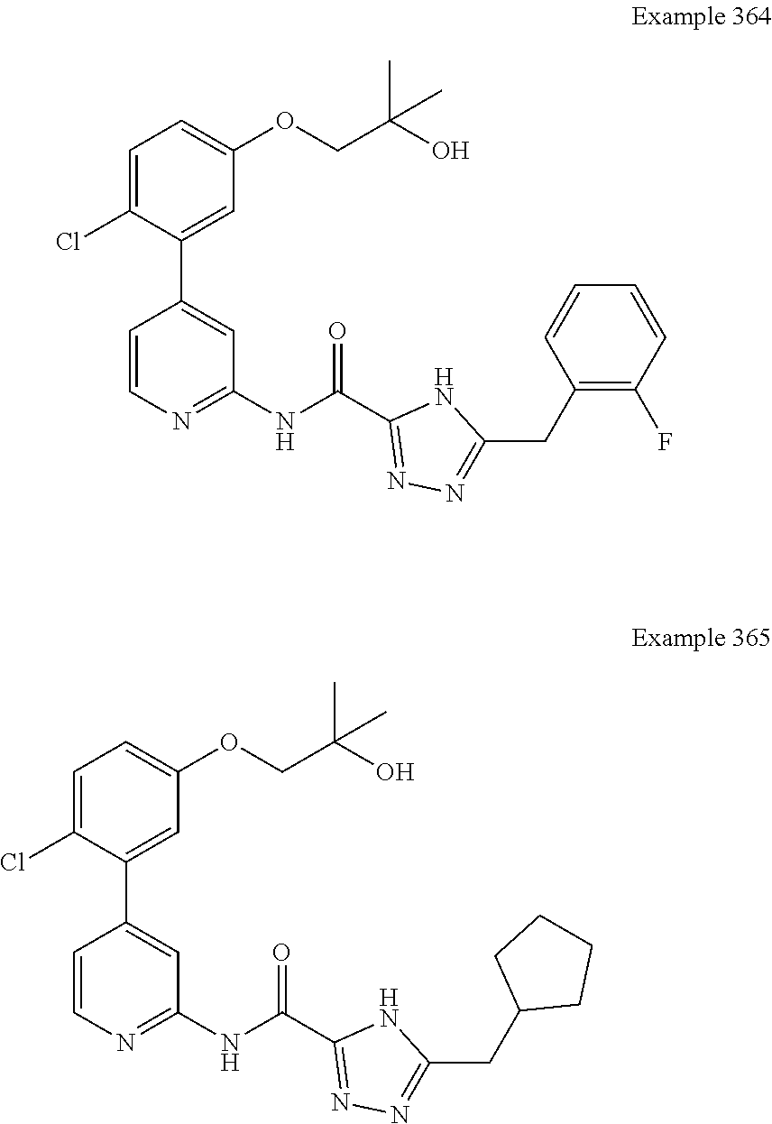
C1=C(Cl)C(C2=CC(NC(C3=NN=C(CC4=C(F)C=CC=C4)N3)=O)=NC=C2)=CC(OCC(O)(C)C)=C1.C1=C(Cl)C(C2=CC(NC(C3=NN=C(CC4CCCC4)N3)=O)=NC=C2)=CC(OCC(O)(C)C)=C1
